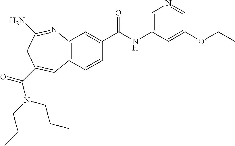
C12=C(C=CC(C(NC3=CN=CC(OCC)=C3)=O)=C1)C=C(C(=O)N(CCC)CCC)CC(N)=N2
